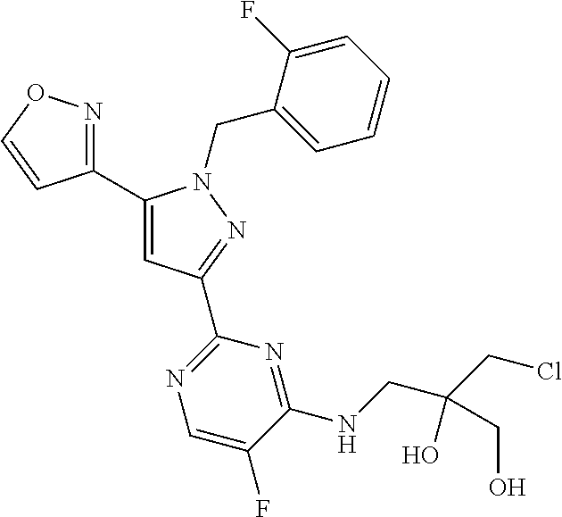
C1(C2=NOC=C2)=CC(C2=NC=C(F)C(NCC(CCl)(O)CO)=N2)=NN1CC1=CC=CC=C1F
